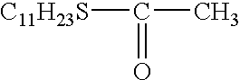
[C11H23S]C(C)=O
